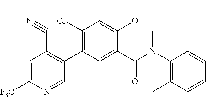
C1=C([F3C])N=CC(C2=C(Cl)C=C(OC)C(C(N(C3=C(C)C=CC=C3C)C)=O)=C2)=C1C#N
